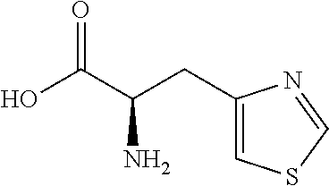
OC(C(CC1=CSC=N1)N)=O
